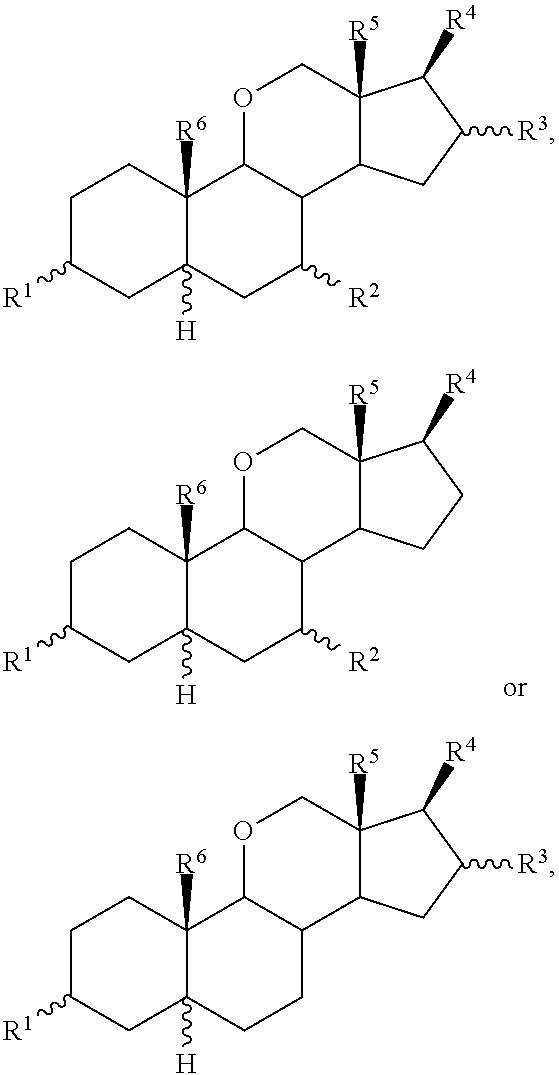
C1C([R1])CC2([H])C([R6])(C1)C1C(C([R2])C2)C2C([R5])(CO1)C([R4])CC2.C1C([R1])CC2([H])C([R6])(C1)C1C(C([R2])C2)C2C([R5])(CO1)C([R4])C([R3])C2.C1C([R1])CC2([H])C([R6])(C1)C1C(CC2)C2C([R5])(CO1)C([R4])C([R3])C2
